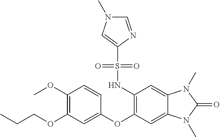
C1(OC)=C(OCCC)C=C(OC2=C(NS(C3=CN(C)C=N3)(=O)=O)C=C3C(=C2)N(C)C(=O)N3C)C=C1
